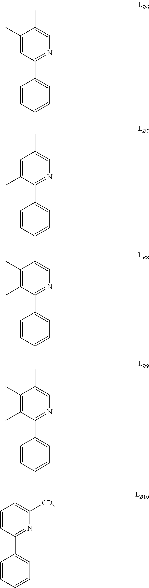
C1(C)=CC(C2=CC=CC=C2)=NC=C1C.C1=C(C)C(C2=CC=CC=C2)=NC=C1C.C1(C)=C(C)C(C2=CC=CC=C2)=NC=C1.C1(C)=C(C)C(C2=CC=CC=C2)=NC=C1C.C1=CC(C2=CC=CC=C2)=NC([CD3])=C1
